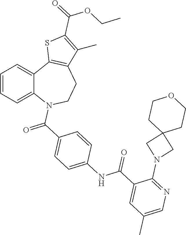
C1=CC=C2C(=C1)C1=C(CCN2C(C2=CC=C(NC(C3=CC(C)=CN=C3N3CC4(C3)CCOCC4)=O)C=C2)=O)C(C)=C(C(=O)OCC)S1
